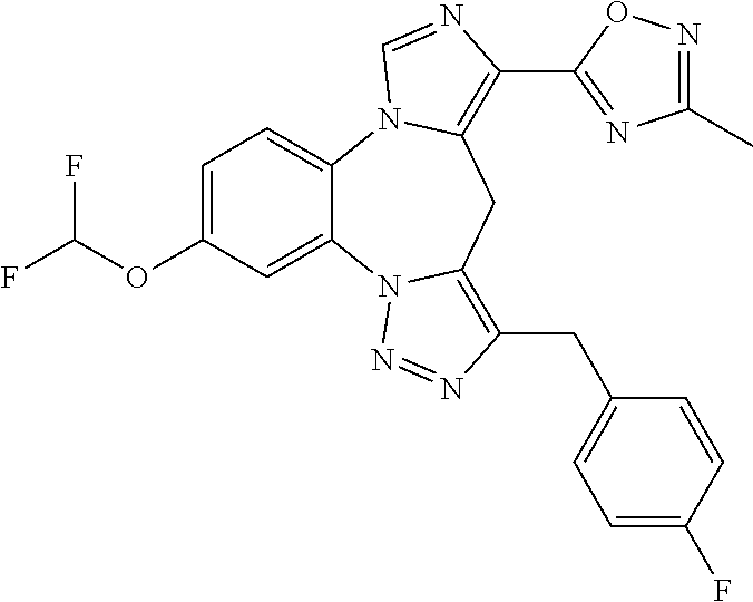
C1=C(OC(F)F)C=C2C(=C1)N1C(=C(C3=NC(C)=NO3)N=C1)CC1=C(CC3=CC=C(F)C=C3)N=NN21
